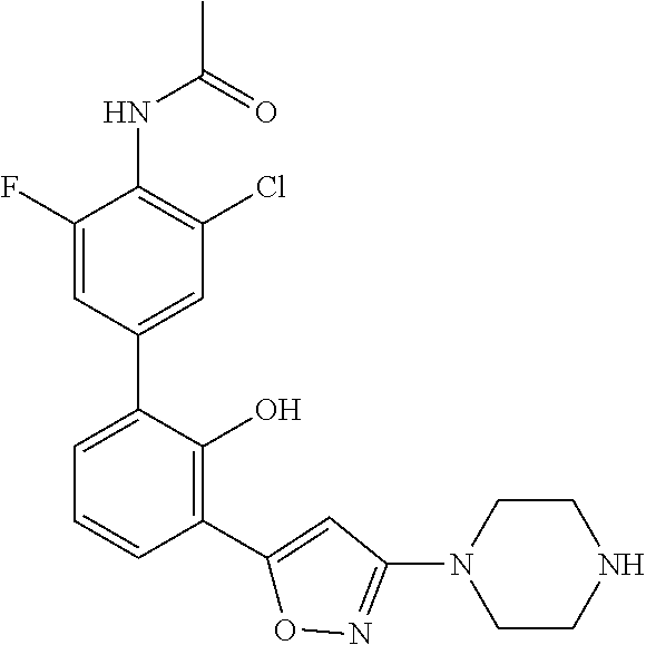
N(C1=C(Cl)C=C(C2=CC=CC(C3=CC(N4CCNCC4)=NO3)=C2O)C=C1F)C(=O)C
